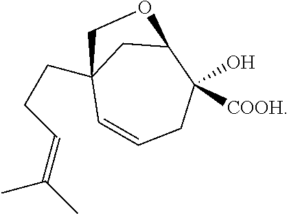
C1=CCC(O)([COOH])C2CC1(CCC=C(C)C)CO2
